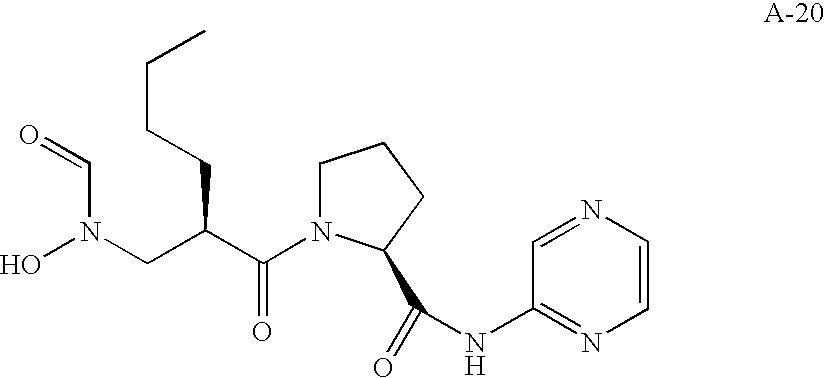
N1=CC(NC(C2N(C(C(CN(O)C=O)CCCC)=O)CCC2)=O)=NC=C1
